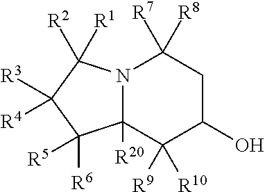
N12C([R20])(C([R9])([R10])C(O)CC1([R8])[R7])C([R6])([R5])C([R3])([R4])C2([R1])[R2]
